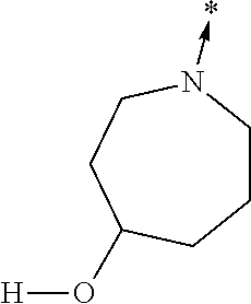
C1CN(->*)CCC(O[H])C1
